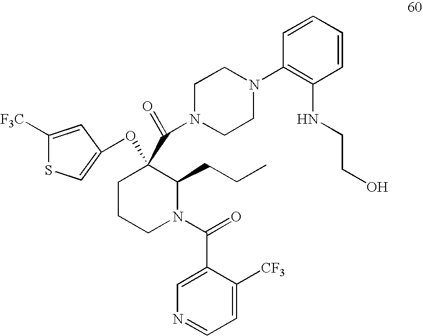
N1(C(=O)C2=CN=CC=C2[CF3])C(CCC)C(C(=O)N2CCN(C3=C(NCCO)C=CC=C3)CC2)(OC2=CSC([F3C])=C2)CCC1
